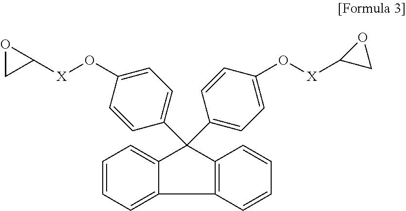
C12=C(C=CC=C1)C(C1=CC=C(O[X]C3OC3)C=C1)(C1=CC=C(O[X]C3CO3)C=C1)C1=CC=CC=C21
